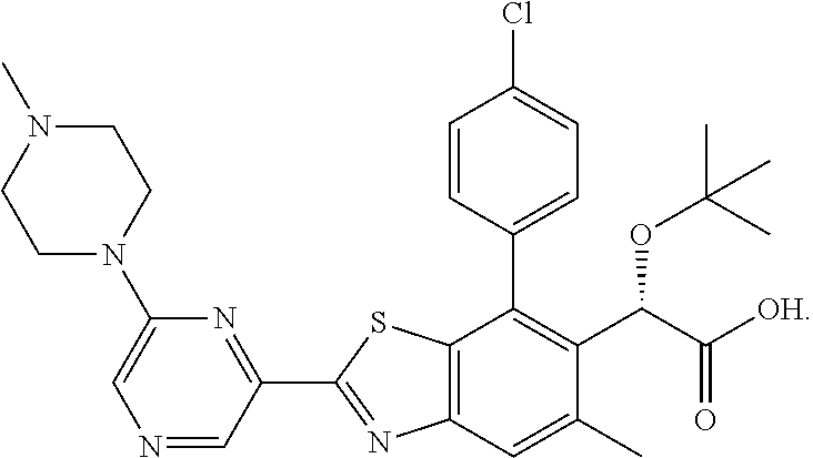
C12=C(C=C(C)C(C(C([OH])=O)OC(C)(C)C)=C1C1=CC=C(Cl)C=C1)N=C(C1=NC(N3CCN(C)CC3)=CN=C1)S2
